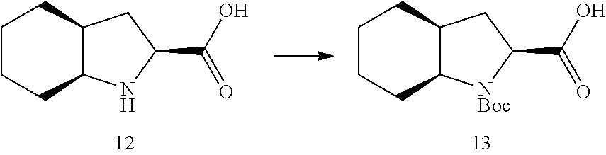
C1CCC2C(C1)CC(C(=O)O)N2.C1CCC2C(C1)CC(C(=O)O)[NBoc]2
